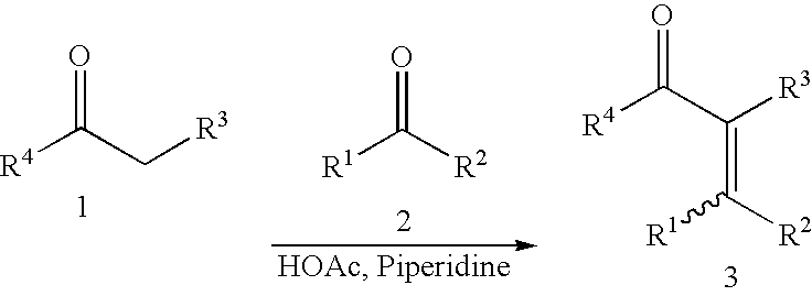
[R4]C(C[R3])=O.[R1]C([R2])=O.[R4]C(C(=C([R2])[R1])[R3])=O
